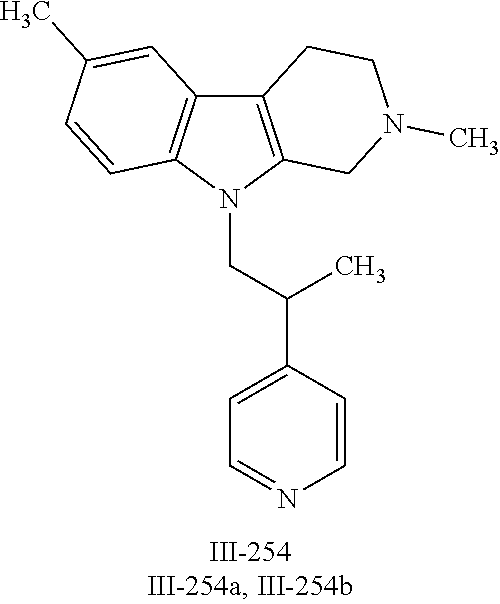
N1(CC(C2=CC=NC=C2)C)C2=C(C3=C1C=CC(C)=C3)CCN(C)C2
